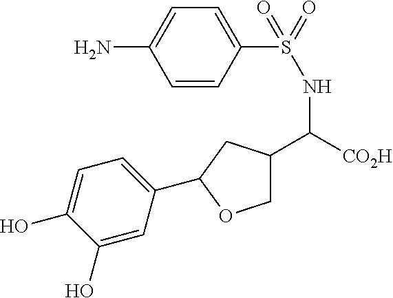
C1(S(NC([CO2H])C2COC(C3=CC=C(O)C(O)=C3)C2)(=O)=O)=CC=C(N)C=C1
